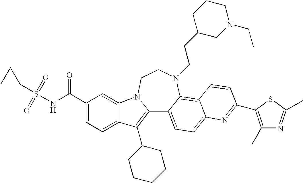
C12=C(C3CCCCC3)C3=CC=C(C(NS(C4CC4)(=O)=O)=O)C=C3N1CCN(CCC1CN(CC)CCC1)C1=C3C(=CC=C21)N=C(C1=C(C)N=C(C)S1)C=C3
